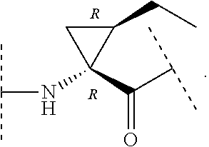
C1(CC)CC1(C(C(C)C)=O)NC(C)C.[R].[R]
